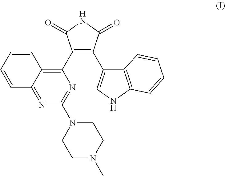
C1(C2=C3C(=NC(N4CCN(C)CC4)=N2)C=CC=C3)=C(C2=CNC3=C2C=CC=C3)C(=O)NC1=O
